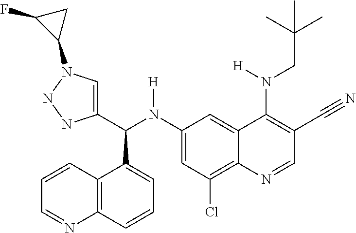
C1(N(C(C2=CN(C3CC3F)NN2)C2=CC=CC3=C2C=CC=N3)[H])=CC(Cl)=C2C(=C1)C(N(CC(C)(C)C)[H])=C(C#N)C=N2
